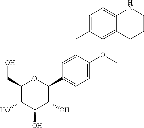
C1=C(CC2=CC=C3C(=C2)CCCN3)C(OC)=CC=C1C1C(O)C(O)C(O)C(CO)O1
